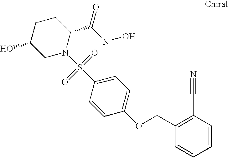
C1C(O)CN(S(C2=CC=C(OCC3=C(C#N)C=CC=C3)C=C2)(=O)=O)C(C(NO)=O)C1
